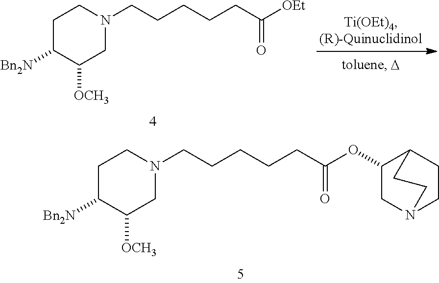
C1C([Bn2N])C([OCH3])CN(CCCCCC([OEt])=O)C1.C1C([Bn2N])C([OCH3])CN(CCCCCC(OC2CN3CCC2CC3)=O)C1
